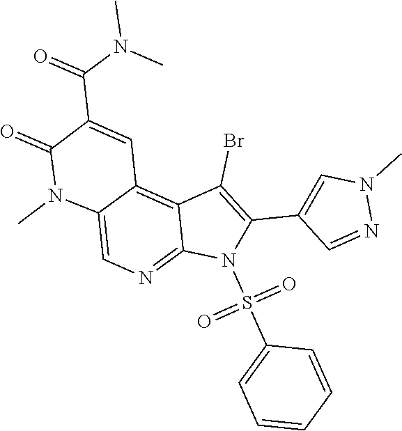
N1(C)N=CC(C2=C(Br)C3=C4C(=CN=C3N2S(C2=CC=CC=C2)(=O)=O)N(C)C(=O)C(C(N(C)C)=O)=C4)=C1
